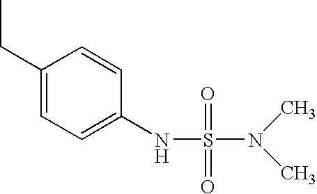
C1(CC)=CC=C(NS(=O)(=O)N(C)C)C=C1
